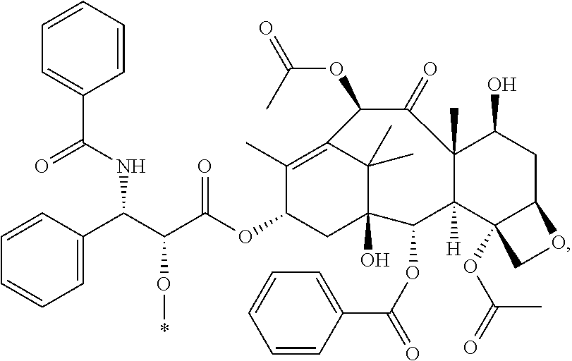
C1=C(C(C(C(OC2C(C)=C3C(C)(C)C(O)(C2)C(OC(C2=CC=CC=C2)=O)C2([H])C(C)(C(O)CC4C2(OC(=O)C)CO4)C(=O)C3OC(=O)C)=O)O*)NC(C2=CC=CC=C2)=O)C=CC=C1
